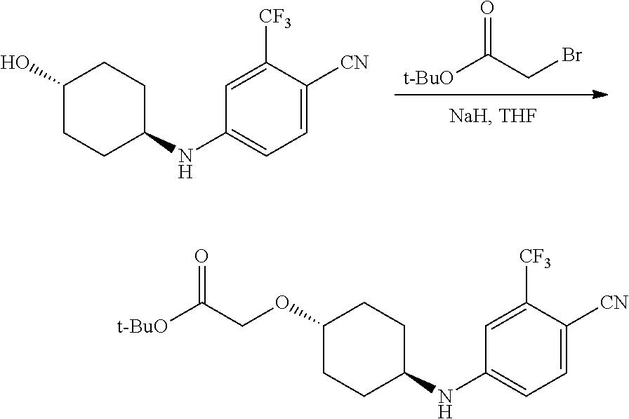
C1(NC2CCC(OCC([t-BuO])=O)CC2)=CC=C([CN])C([CF3])=C1.[t-BuO]C(CBr)=O.C1(NC2CCC(O)CC2)=CC=C([CN])C([CF3])=C1
